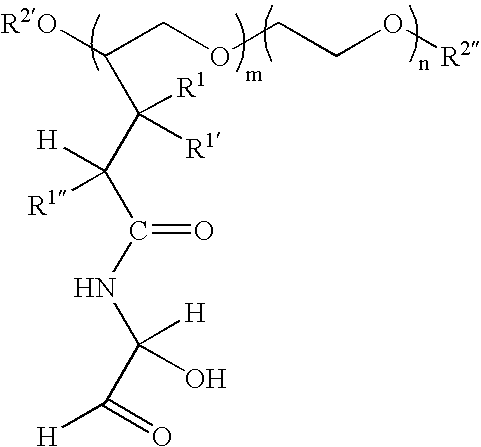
[R2O]C(COCCO[R2])C(C(C(NC(C([H])=O)([H])O)=O)([H])[R1])([R1])[R1]
